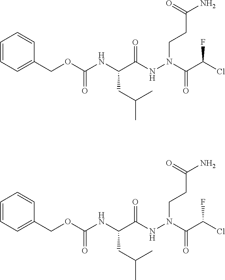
C(C(NN(CCC(N)=O)C(C(Cl)F)=O)=O)(NC(OCC1=CC=CC=C1)=O)CC(C)C.C(C(NN(CCC(N)=O)C(C(Cl)F)=O)=O)(NC(OCC1=CC=CC=C1)=O)CC(C)C
